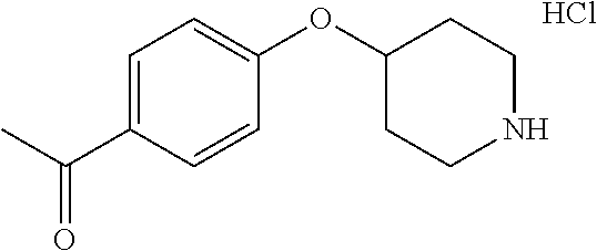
C1=CC(C(C)=O)=CC=C1OC1CCNCC1.Cl
